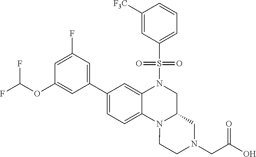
C1=C(F)C=C(C2=CC=C3C(=C2)N(S(C2=CC=CC([F3C])=C2)(=O)=O)CC2N3CCN(CC(O)=O)C2)C=C1OC(F)F
